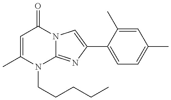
C1=C(C)N(CCCCC)C2=NC(C3=CC=C(C)C=C3C)=CN2C1=O
